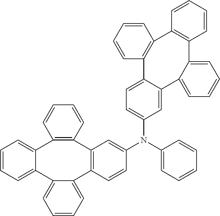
C1=CC=C2C(=C1)C1=CC=CC=C1C1=C(C=CC=C1)C1=C2C=CC(N(C2=CC=CC=C2)C2=CC=C3C(=C2)C2=CC=CC=C2C2=C(C4=C3C=CC=C4)C=CC=C2)=C1
